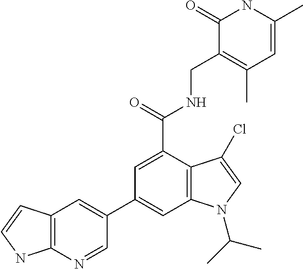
C1=C(C)NC(=O)C(CNC(C2=CC(C3=CC4=C(N=C3)NC=C4)=CC3=C2C(Cl)=CN3C(C)C)=O)=C1C
